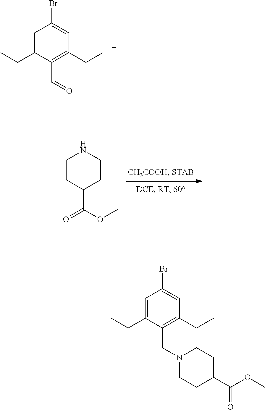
C1(C(=O)OC)CCN(CC2=C(CC)C=C(Br)C=C2CC)CC1.O=CC1=C(CC)C=C(Br)C=C1CC.O(C)C(C1CCNCC1)=O
